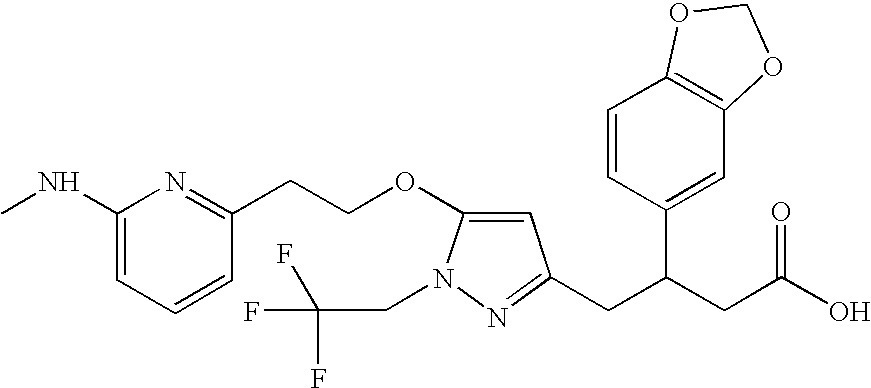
CNC1=CC=CC(CCOC2=CC(CC(CC(O)=O)C3=CC4=C(C=C3)OCO4)=NN2CC(F)(F)F)=N1
